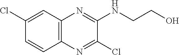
C12=C(C=C(Cl)C=C1)N=C(NCCO)C(Cl)=N2
